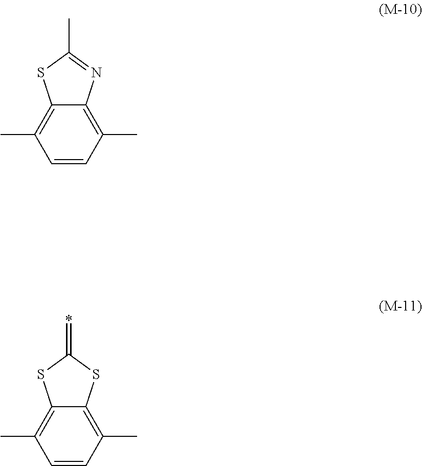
C1=CC(C)=C2C(=C1C)SC(C)=N2.C1=CC(C)=C2C(=C1C)SC(=*)S2
